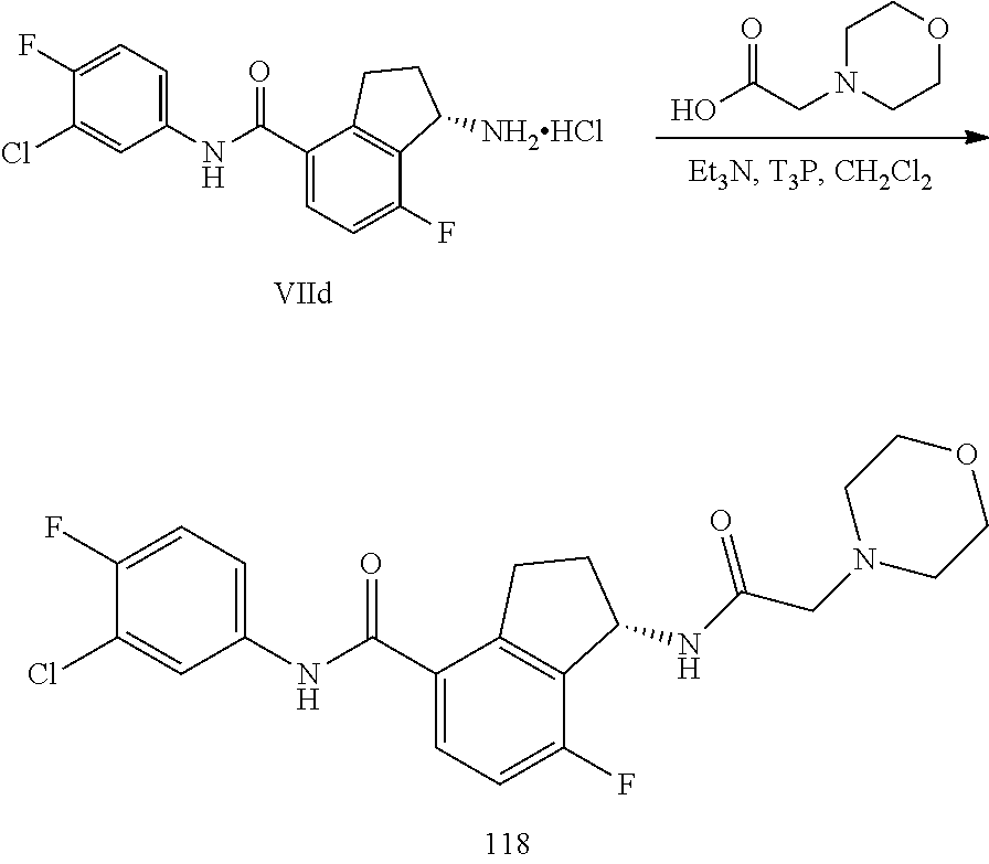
C1(Cl)=CC(NC(C2=CC=C(F)C3=C2CCC3NC(=O)CN2CCOCC2)=O)=CC=C1F.OC(=O)CN1CCOCC1.C1(Cl)=CC(NC(C2=CC=C(F)C3=C2CCC3[NH2HCl])=O)=CC=C1F
